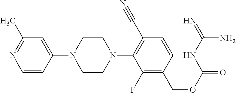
C1=C(N2CCN(C3=C(C#N)C=CC(COC(=O)NC(=N)N)=C3F)CC2)C=CN=C1C
